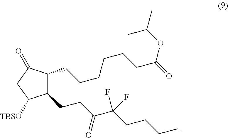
C1(CCC(C(CCCC)(F)F)=O)C(CCCCCCC(=O)OC(C)C)C(=O)CC1[TBSO]
